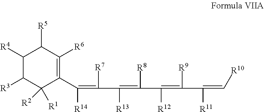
C1([R4])C([R3])C([R2])([R1])C(C(=C(C(=C(C(=C(C(=C[R10])[R11])[R9])[R12])[R8])[R13])[R7])[R14])=C([R6])C1[R5]
